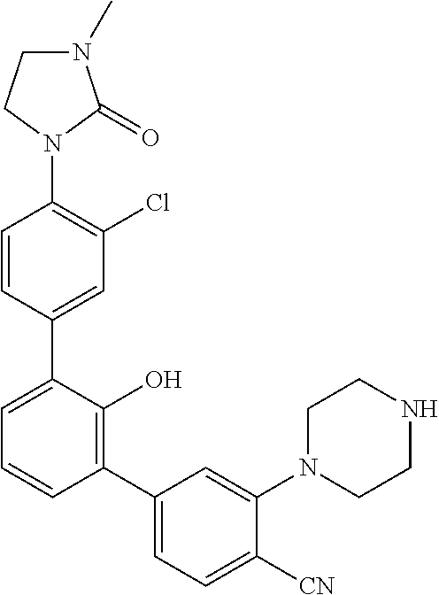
C1=CC(C2=CC=CC(C3=CC=C([CN])C(N4CCNCC4)=C3)=C2O)=CC(Cl)=C1N1C(=O)N(C)CC1
